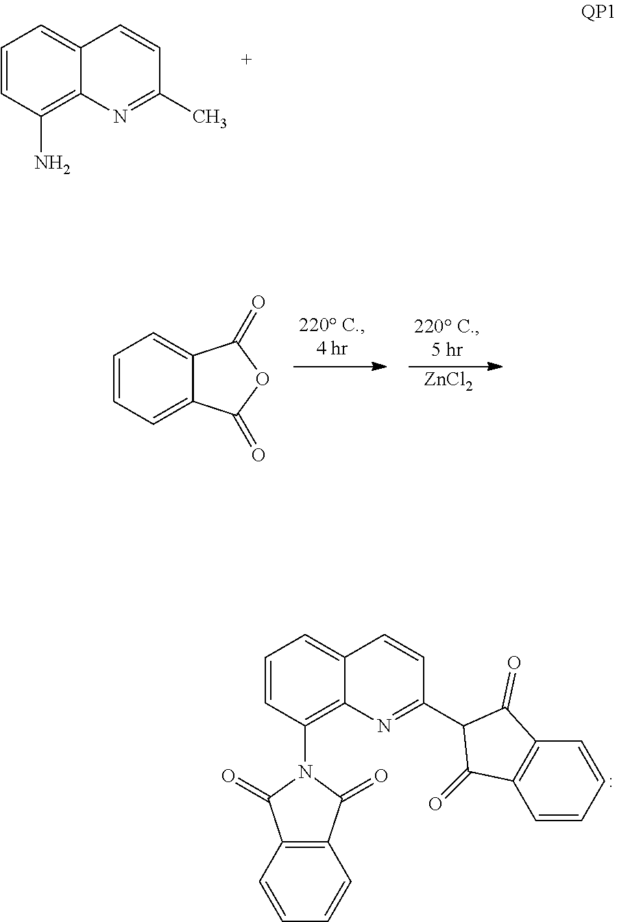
C1=CC(N2C(=O)C3=C(C2=O)C=CC=C3)=C2C(=C1)C=CC(C1C(=O)C3=C(C=CC=C3)C1=O)=N2.C1=CC(N)=C2C(=C1)C=CC(C)=N2.[ZnCl2].C1=CC=C2C(=C1)C(=O)OC2=O
